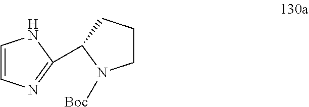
C1=CN=C(C2CCCN2[Boc])N1
